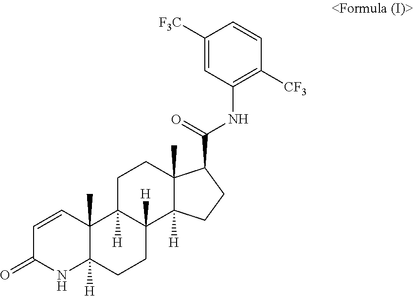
C1=CC2(C)C([H])(NC1=O)CCC1([H])C2([H])CCC2(C)C1([H])CCC2C(=O)NC1=C([CF3])C=CC([F3C])=C1
